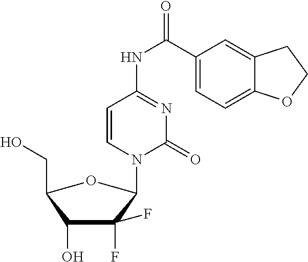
C1=CN(C2C(F)(F)C(O)C(CO)O2)C(=O)N=C1NC(C1=CC=C2C(=C1)CCO2)=O
